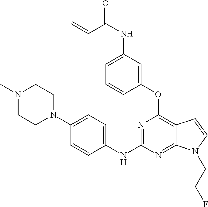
C1(NC2=NC(OC3=CC(NC(C=C)=O)=CC=C3)=C3C(=N2)N(CCF)C=C3)=CC=C(N2CCN(C)CC2)C=C1
